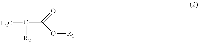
C=C([R2])C(O[R1])=O
